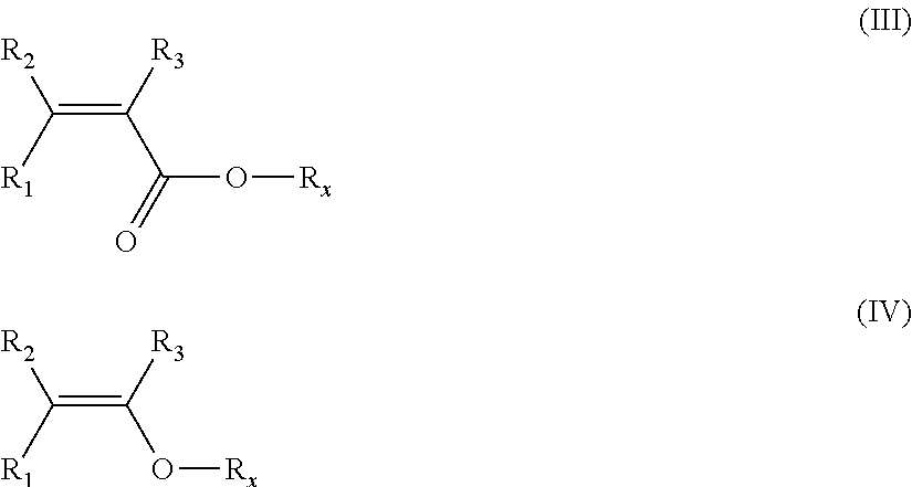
C(=C([R1])[R2])(C(O[Rx])=O)[R3].C(=C([R1])[R2])([R3])O[Rx]
